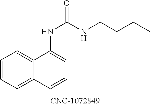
C1=CC=C2C(=C1)C(NC(=O)NCCCC)=CC=C2
